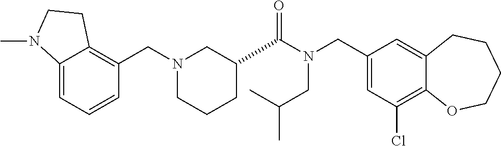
C1(CN(C(=O)C2CCCN(CC3=C4C(=CC=C3)N(C)CC4)C2)CC(C)C)=CC(Cl)=C2C(=C1)CCCCO2
